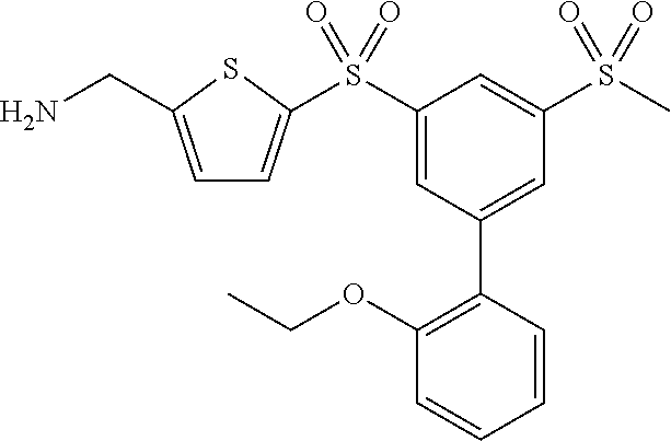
C1=C(CN)SC(S(C2=CC(C3=C(OCC)C=CC=C3)=CC(S(C)(=O)=O)=C2)(=O)=O)=C1
